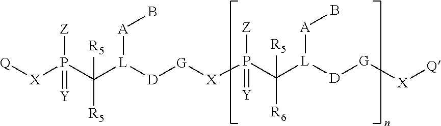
[Q][X]P(C([L]([D][G][X]P(C([L]([D][G][X][Q])[A]B)([R5])[R6])([Z])=[Y])[A]B)([R5])[R5])([Z])=[Y]
